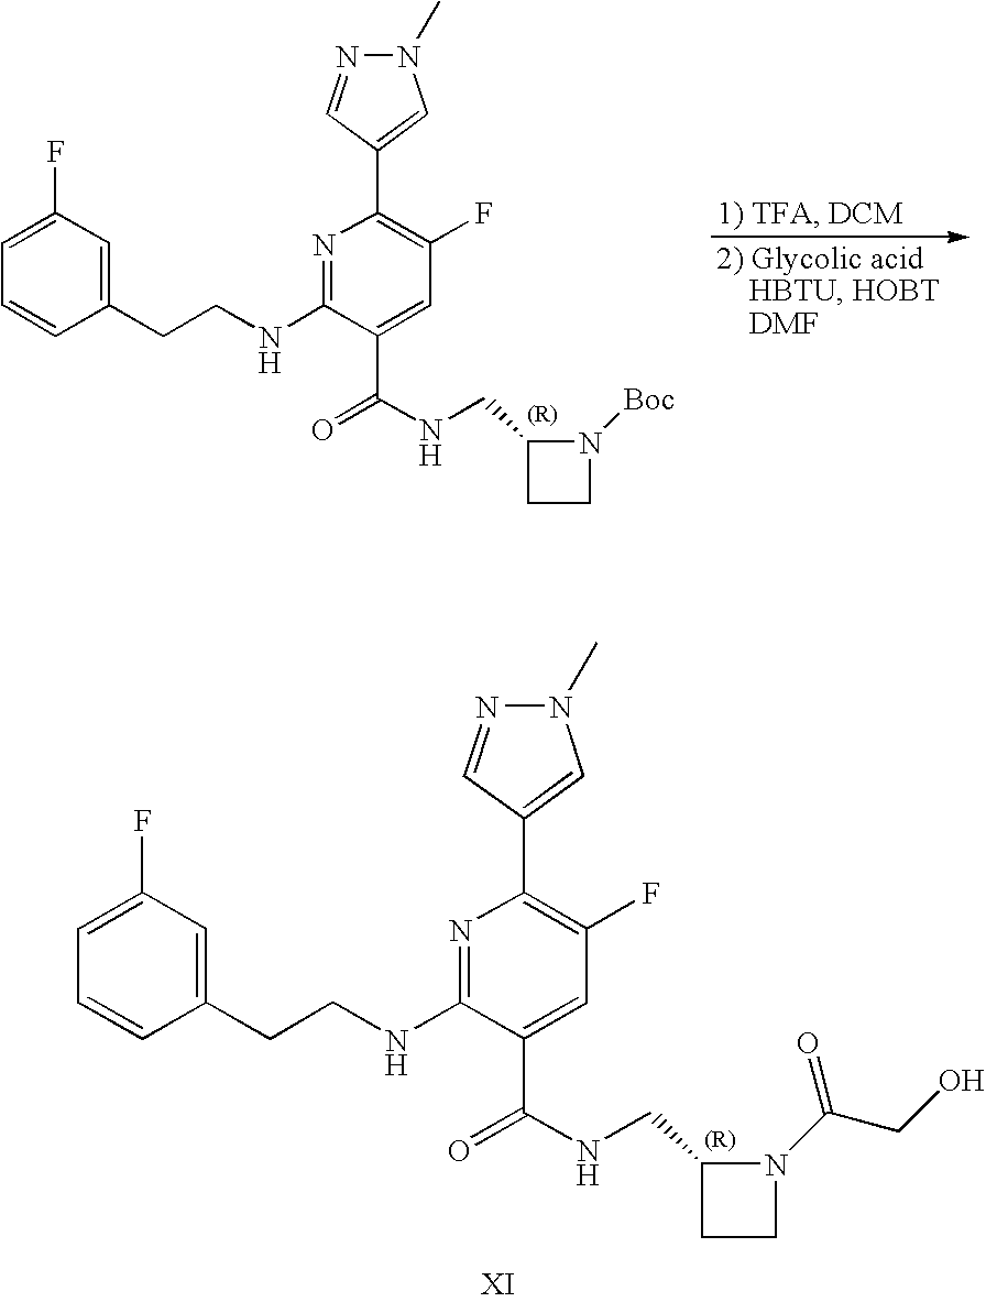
C1(CCNC2=NC(C3=CN(C)N=C3)=C(F)C=C2C(NCC2CCN2[Boc])=O)=CC(F)=CC=C1.C1(CCNC2=NC(C3=CN(C)N=C3)=C(F)C=C2C(NCC2CCN2C(CO)=O)=O)=CC(F)=CC=C1
